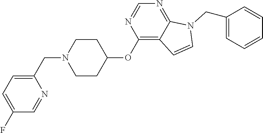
C1CC(OC2=C3C(=NC=N2)N(CC2=CC=CC=C2)C=C3)CCN1CC1=CC=C(F)C=N1
